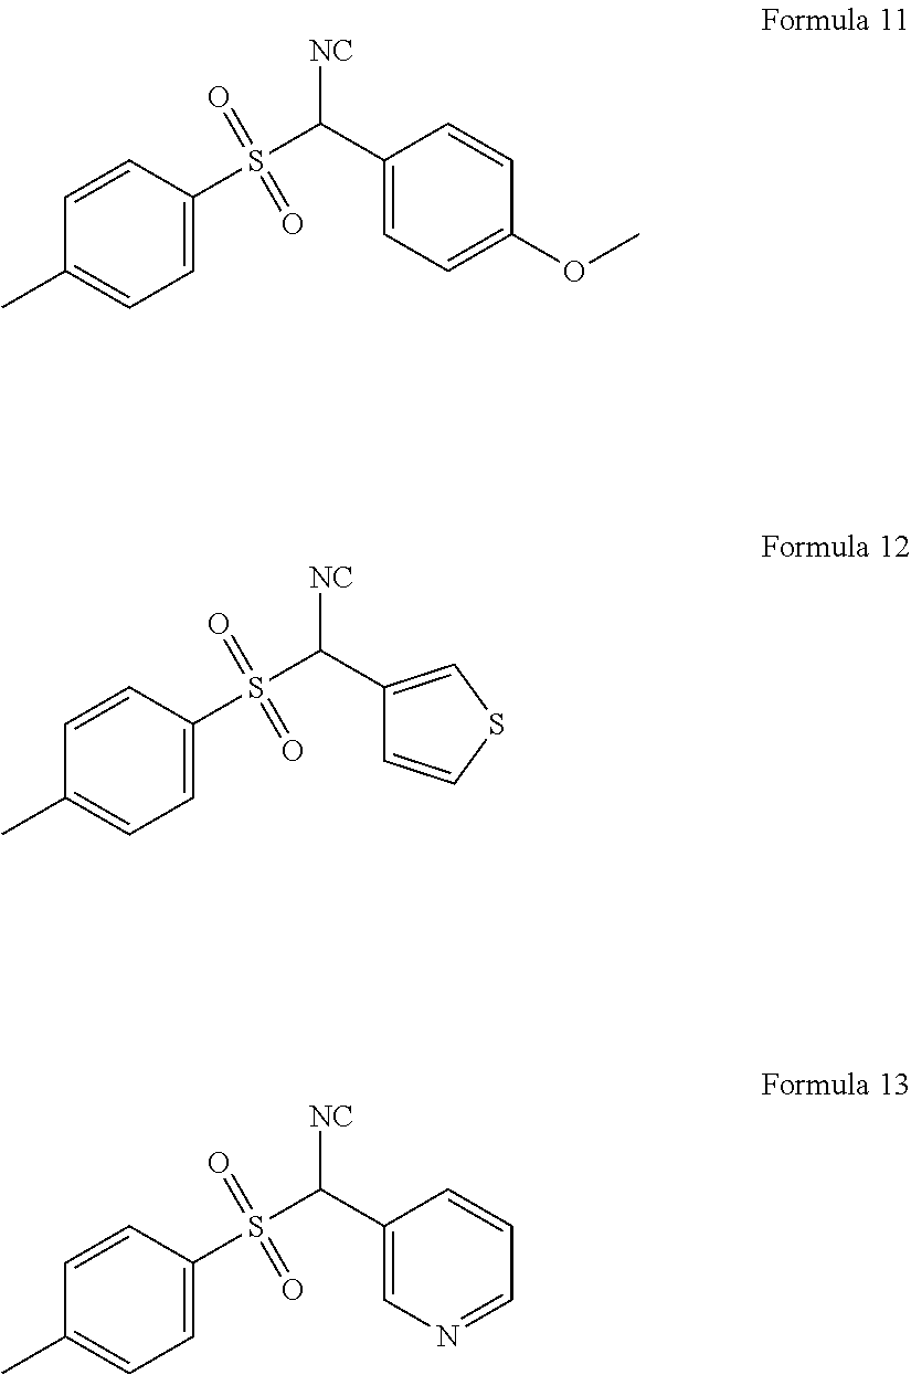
C1=C(S(C(C2=CN=CC=C2)[NC])(=O)=O)C=CC(C)=C1.C1=C(S(C(C2=CC=C(OC)C=C2)[NC])(=O)=O)C=CC(C)=C1.C1=C(S(C(C2=CSC=C2)[NC])(=O)=O)C=CC(C)=C1
